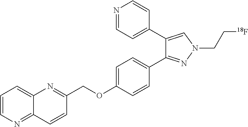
C1(COC2=CC=C(C3=NN(CC[18F])C=C3C3=CC=NC=C3)C=C2)=NC2=CC=CN=C2C=C1
